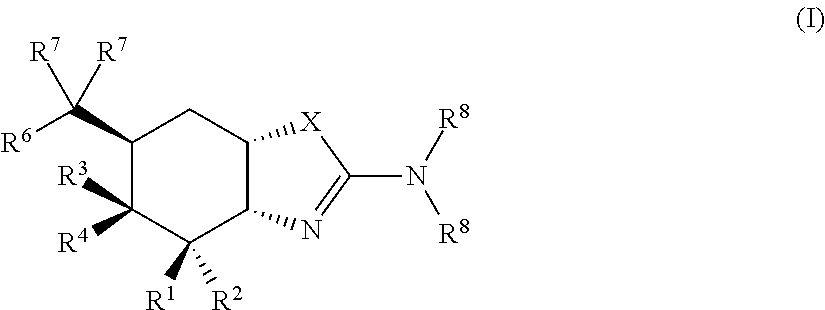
C1(C([R6])([R7])[R7])C([R3])([R4])C([R1])([R2])C2C(C1)[X]C(N([R8])[R8])=N2
